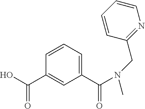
OC(C1=CC(C(=O)N(CC2=NC=CC=C2)C)=CC=C1)=O
